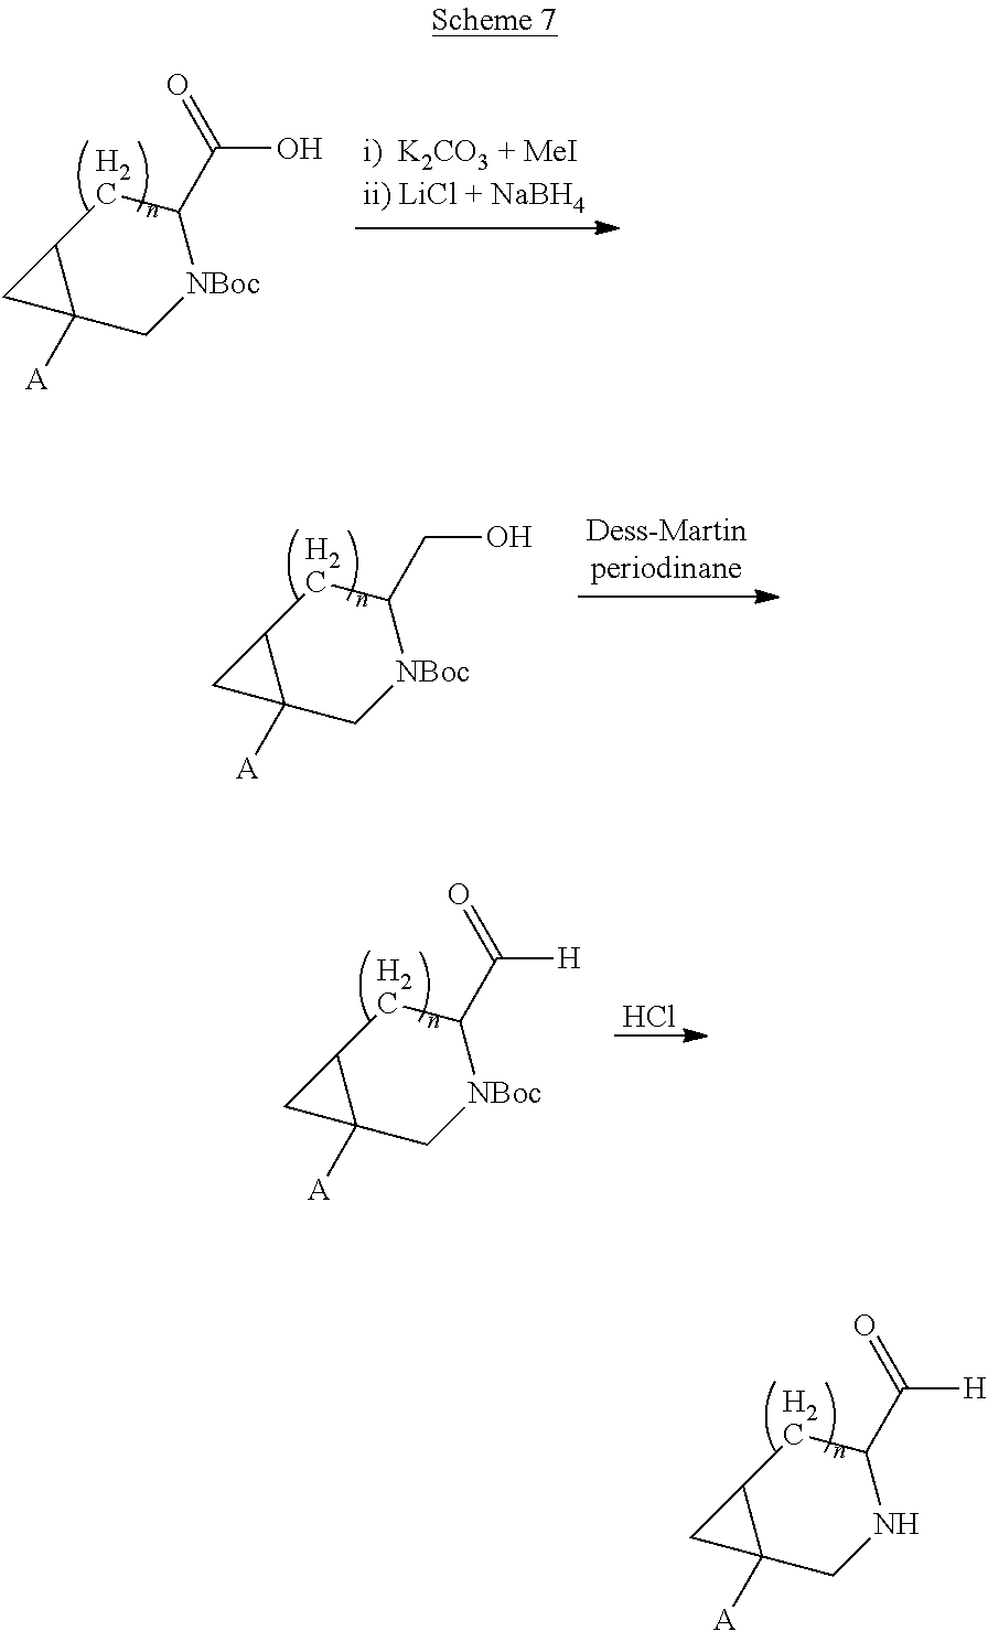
C12C([A])(CNC(C([H])=O)C1)C2.C12C([A])(C[NBoc]C(C(O)=O)C1)C2.C12C([A])(C[NBoc]C(CO)C1)C2.C12C([A])(C[NBoc]C(C([H])=O)C1)C2.Cl
